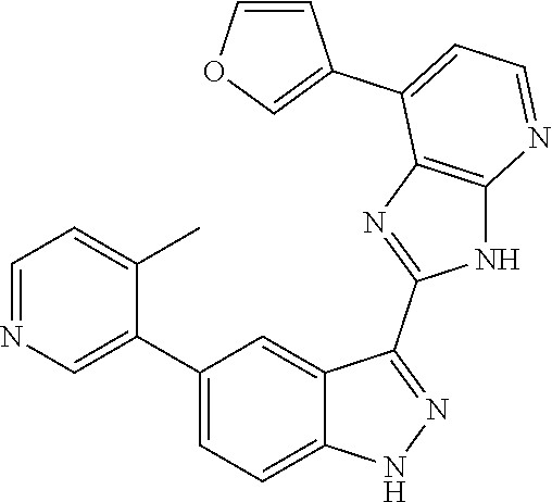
C1=NC=C(C2=CC=C3C(=C2)C(C2=NC4=C(N2)N=CC=C4C2=COC=C2)=NN3)C(C)=C1
